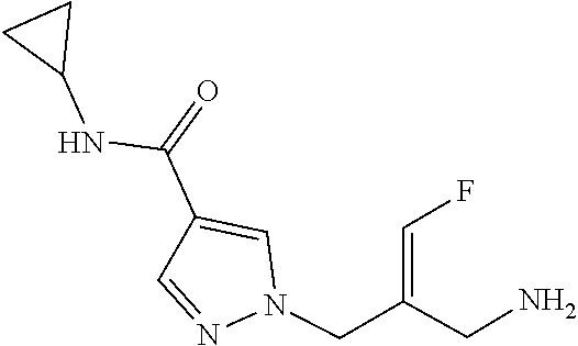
N1(CC(CN)=CF)N=CC(C(=O)NC2CC2)=C1
